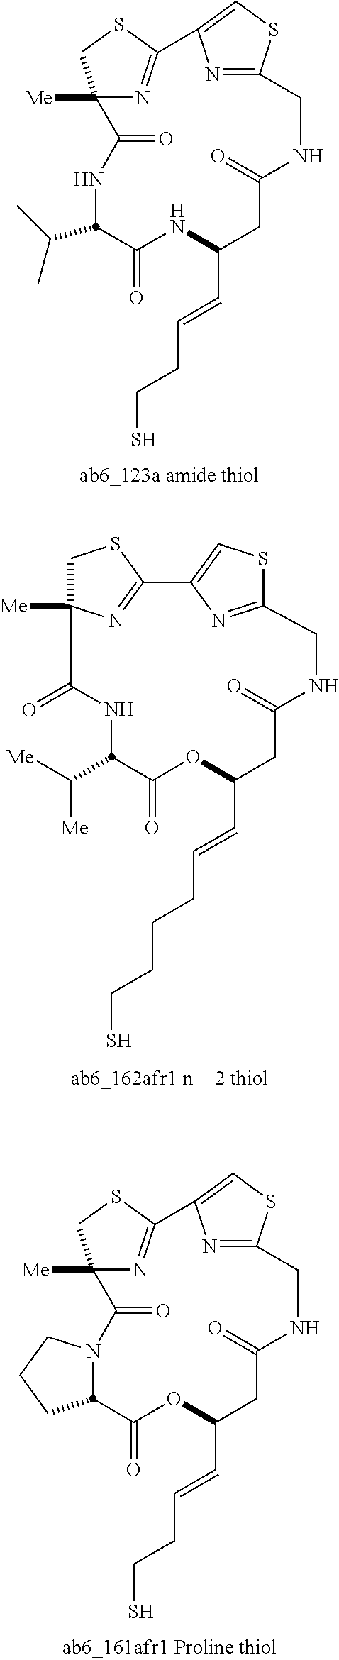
C12([Me])N=C(SC1)C1=CSC(=N1)CNC(=O)CC(C=CCCS)NC(=O)C(C(C)C)NC2=O.C12([Me])N=C(SC1)C1=CSC(=N1)CNC(=O)CC(C=CCCS)OC(=O)C1N(C2=O)CCC1.N1C(C([Me])[Me])C(=O)OC(C=CCCCCS)CC(=O)NCC2=NC(=CS2)C2=NC([Me])(C1=O)CS2
